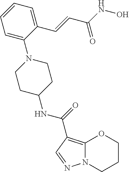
C1=C(N2CCC(NC(=O)C3=C4N(CCCO4)N=C3)CC2)C(C=CC(NO)=O)=CC=C1
